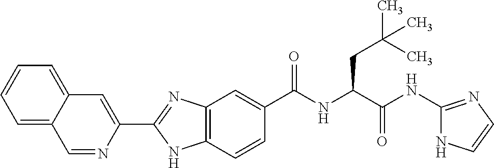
C1=NC(C2=NC3=C(N2)C=CC(C(NC(C(NC2=NC=CN2)=O)CC(C)(C)C)=O)=C3)=CC2=CC=CC=C12
